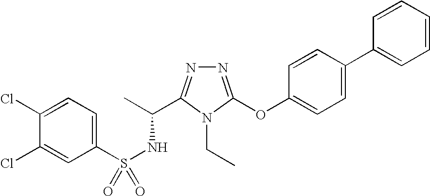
N1=C(OC2=CC=C(C3=CC=CC=C3)C=C2)N(CC)C(C(C)NS(=O)(C2=CC=C(Cl)C(Cl)=C2)=O)=N1
